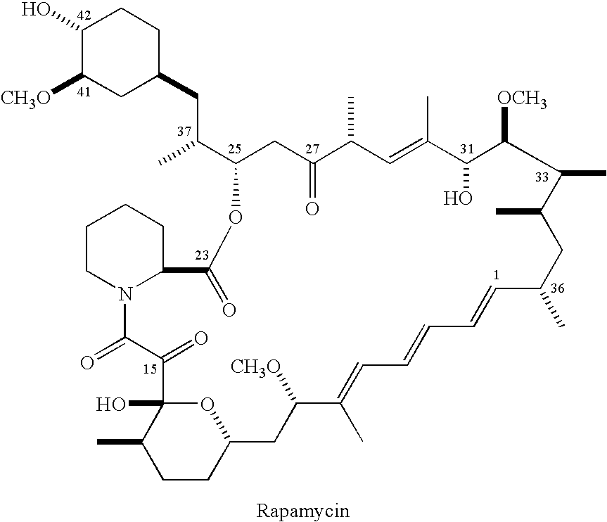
C1(O)C([CH3O])CC(CC(C)C2CC(=O)C(C)C=C(C)C(O)C([OCH3])C(C)C(C)CC(C)C=CC=CC=C(C)C([CH3O])CC3OC(O)(C(C)CC3)C(=O)C(=O)N3C(CCCC3)C(=O)O2)CC1
